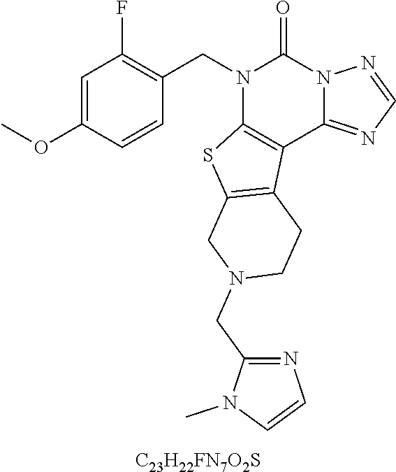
C1=C(OC)C=CC(CN2C3=C(C4=NC=NN4C2=O)C2=C(S3)CN(CC3=NC=CN3C)CC2)=C1F.[C23H22FN7O2S]
